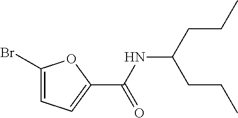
C1(C(NC(CCC)CCC)=O)=CC=C(Br)O1
